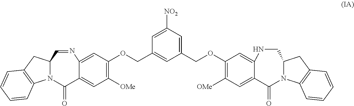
C1(COC2=C([OMe])C=C3C(=C2)NCC2N(C3=O)C3=C(C2)C=CC=C3)=CC([NO2])=CC(COC2=C([OMe])C=C3C(=C2)N=CC2N(C3=O)C3=C(C2)C=CC=C3)=C1
